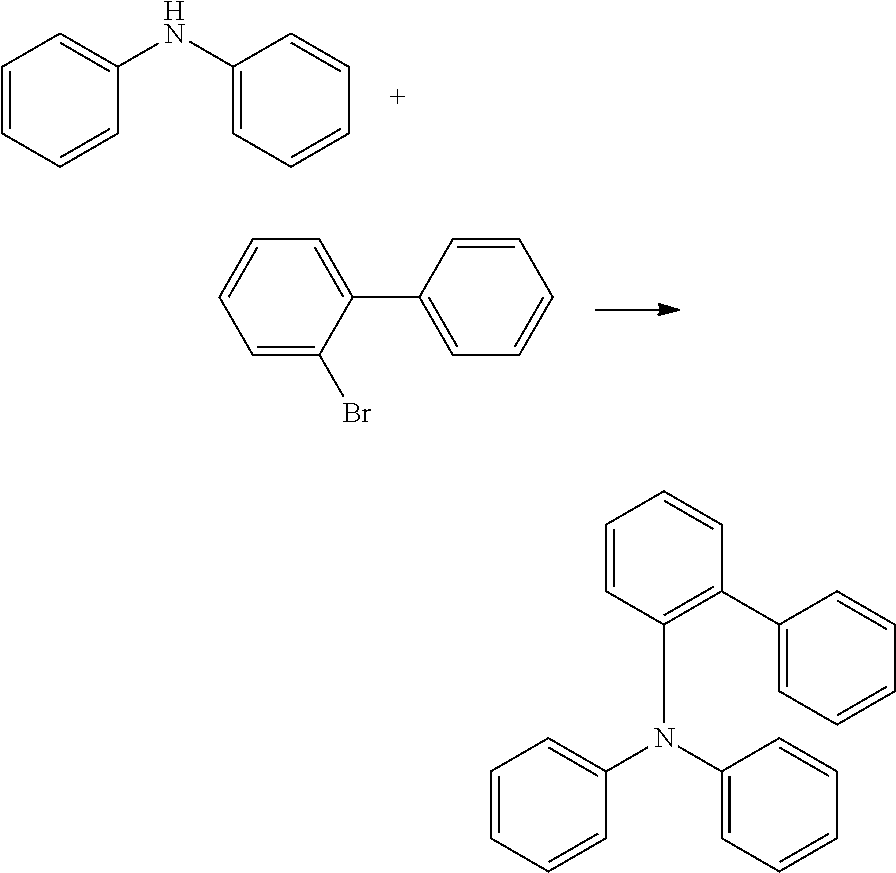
C1=CC=CC(NC2=CC=CC=C2)=C1.C1=C(Br)C(C2=CC=CC=C2)=CC=C1.C1=CC=CC(N(C2=CC=CC=C2)C2=C(C3=CC=CC=C3)C=CC=C2)=C1
